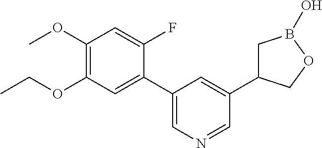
C1(OC)=C(OCC)C=C(C2=CN=CC(C3CB(O)OC3)=C2)C(F)=C1
